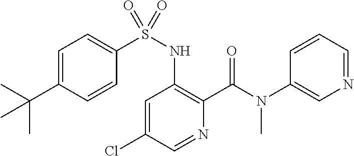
C1=C(C(C)(C)C)C=CC(S(NC2=C(C(N(C3=CN=CC=C3)C)=O)N=CC(Cl)=C2)(=O)=O)=C1
